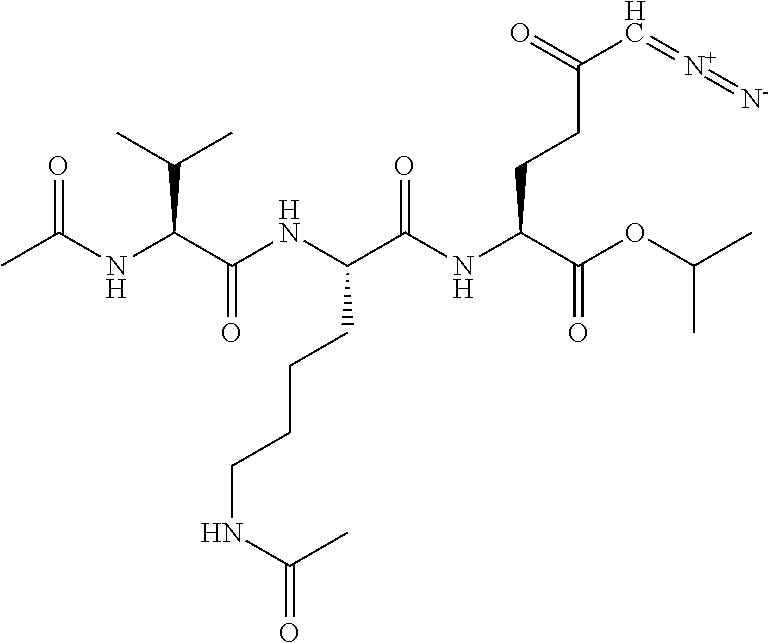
N(C(C(NC(C(NC(C(OC(C)C)=O)CCC(=O)C=[N+]=[N-])=O)CCCCNC(=O)C)=O)C(C)C)C(C)=O
